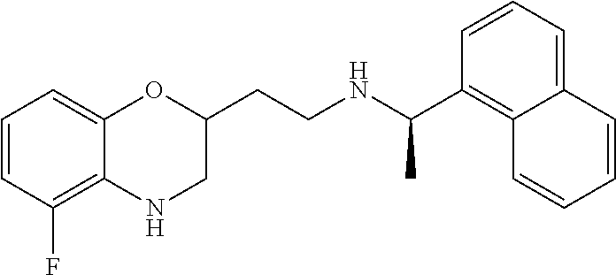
C1=CC(F)=C2C(=C1)OC(CCNC(C1=C3C(=CC=C1)C=CC=C3)C)CN2
